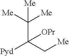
C(C(C[Me])([Pyd])[OPr])([Me])([Me])[Me]
